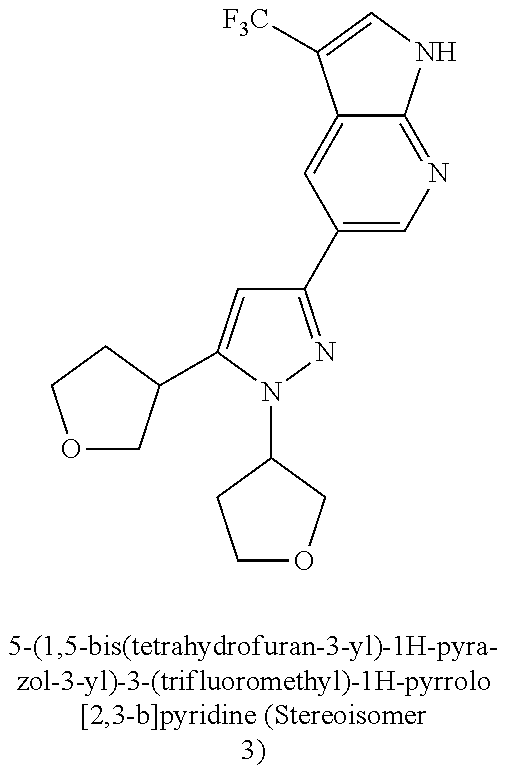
C1(C2=CN=C3C(=C2)C([F3C])=CN3)=NN(C2COCC2)C(C2COCC2)=C1
